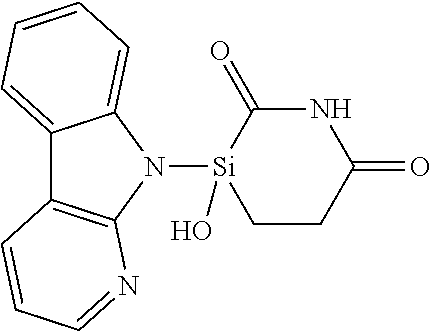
N1([Si]2(O)CCC(=O)NC2=O)C2=CC=CC=C2C2=C1N=CC=C2
